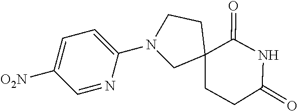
N1(C2=CC=C([O2N])C=N2)CC2(CCC(=O)NC2=O)CC1
